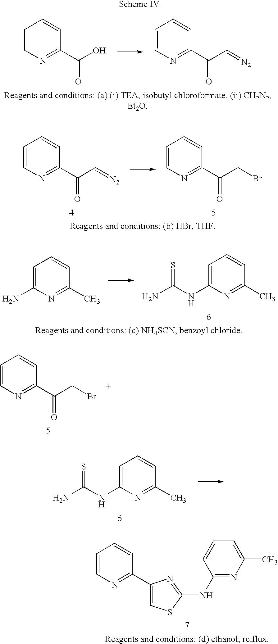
C1=CN=C(C(O)=O)C=C1.C1=CN=C(C(C=[N2])=O)C=C1.C1=CN=C(C(C=[N2])=O)C=C1.C1=CN=C(C(CBr)=O)C=C1.C1=C(NC(N)=S)N=C(C)C=C1.C1=C(N)N=C(C)C=C1.C1=CN=C(C2=CSC(NC3=NC(C)=CC=C3)=N2)C=C1.C1=CN=C(C(CBr)=O)C=C1.C1=C(NC(N)=S)N=C(C)C=C1
